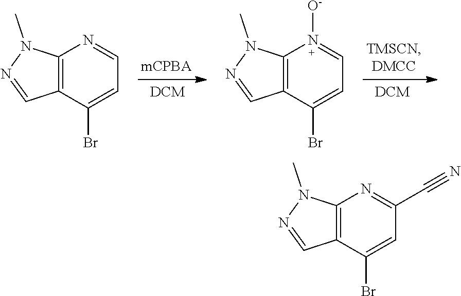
C12=C(C(Br)=CC(C#N)=N1)C=NN2C.C12=C(C(Br)=CC=N1)C=NN2C.C12=C(C(Br)=CC=N1[O-])C=NN2C
